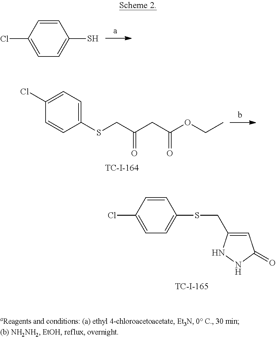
C1=CC(Cl)=CC=C1S.C1(SCC(=O)CC(=O)OCC)=CC=C(Cl)C=C1.C1=CC(Cl)=CC=C1SCC1=CC(=O)NN1
